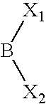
B([X1])[X2]
